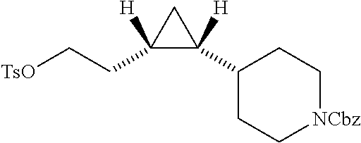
[TsO]CCC1([H])C(C2CC[NCbz]CC2)([H])C1
